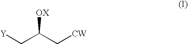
[Y]CC(C[CW])[OX]
